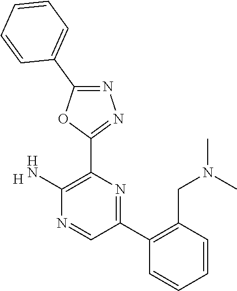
C1=CC(CN(C)C)=C(C2=NC(C3=NN=C(C4=CC=CC=C4)O3)=C(N)N=C2)C=C1.[H]
